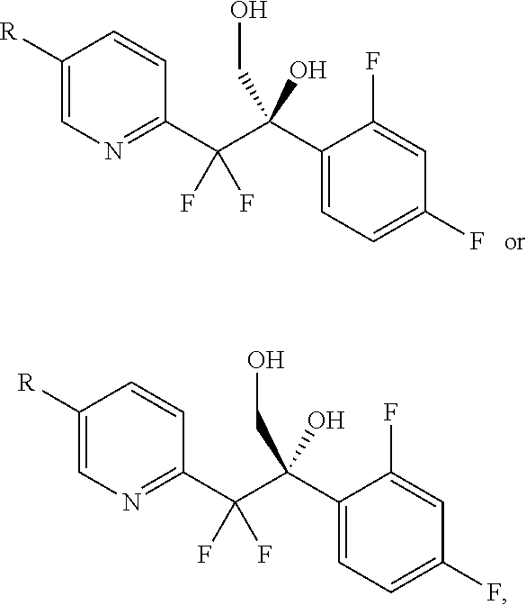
C1([R])=CN=C(C(C(C2=CC=C(F)C=C2F)(O)CO)(F)F)C=C1.C1([R])=CN=C(C(C(C2=CC=C(F)C=C2F)(O)CO)(F)F)C=C1
